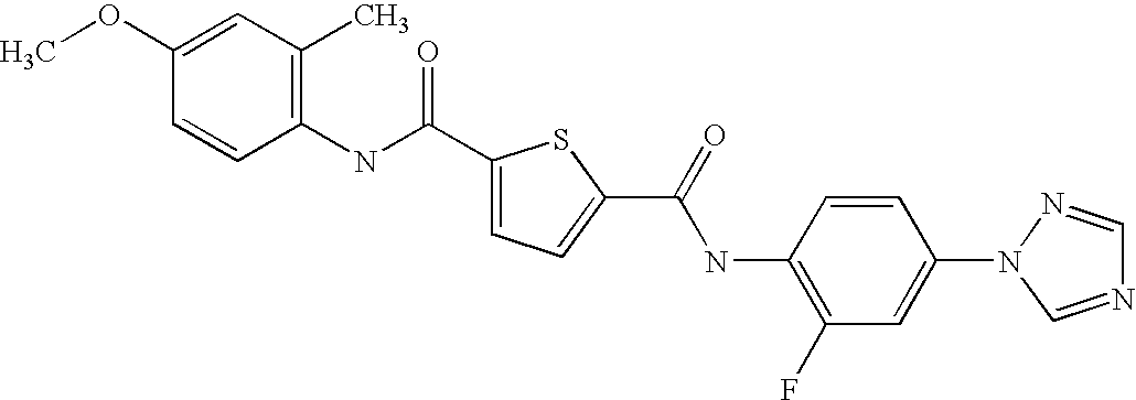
C1(C(NC2=C(C)C=C(OC)C=C2)=O)=CC=C(C(=O)NC2=C(F)C=C(N3C=NC=N3)C=C2)S1
